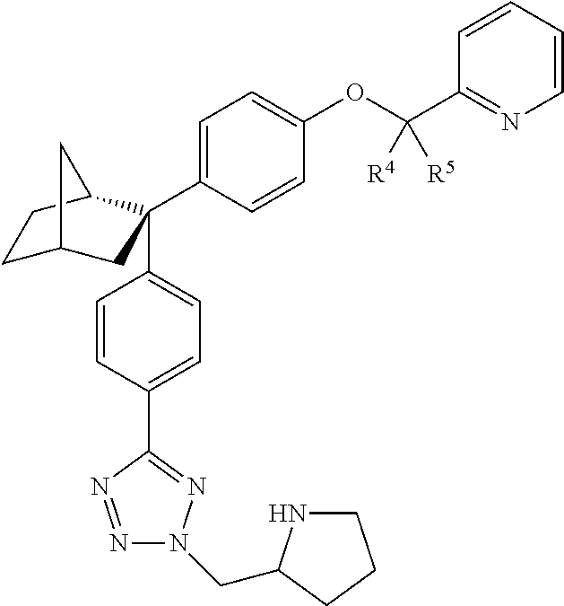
C1C2CC(C3=CC=C(OC(C4=NC=CC=C4)([R5])[R4])C=C3)(C3=CC=C(C4=NN(CC5NCCC5)N=N4)C=C3)C(C1)C2
